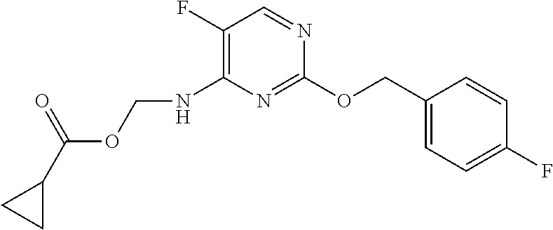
C1(F)=C(NCOC(C2CC2)=O)N=C(OCC2=CC=C(F)C=C2)N=C1
